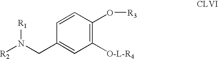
C1=CC(CN([R2])[R1])=CC([O-L-R4])=C1O[R3]
